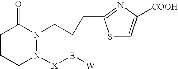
C1CCN([X][E][W])N(CCCC2=NC([COOH])=CS2)C1=O
